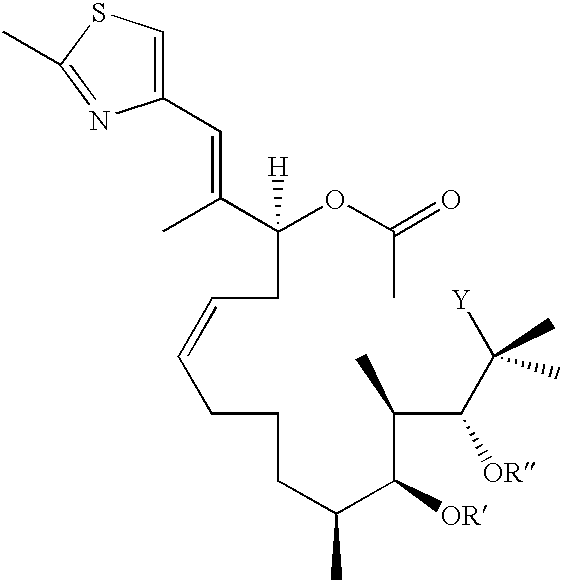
C(CC=CCCCC(C(C(C(C([Y])(C)C)[OR])C)[OR])C)(OC(C)=O)([H])C(C)=CC1=CSC(C)=N1
